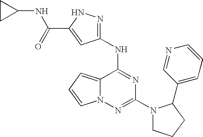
C12=CC=CN1N=C(N1CCCC1C1=CC=CN=C1)N=C2NC1=NNC(C(NC2CC2)=O)=C1
